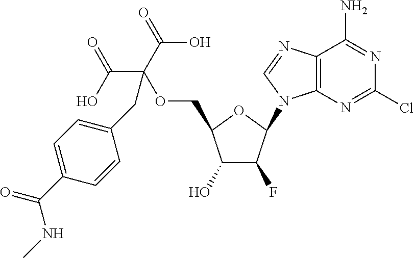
C1(O)C(F)C(N2C3=C(N=C2)C(N)=NC(Cl)=N3)OC1COC(C(=O)O)(C(O)=O)CC1=CC=C(C(=O)NC)C=C1
